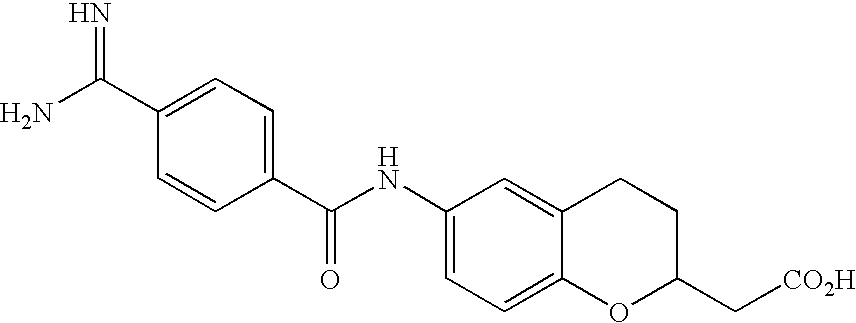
NC(C1=CC=C(C(NC2=CC=C3C(=C2)CCC(C[CO2H])O3)=O)C=C1)=N
